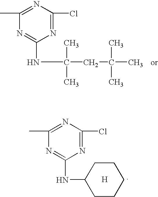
N1=C(C)N=C(NC(C)(C)CC(C)(C)C)N=C1Cl.N1=C(C)N=C(NC2CCCCC2)N=C1Cl.[H]
